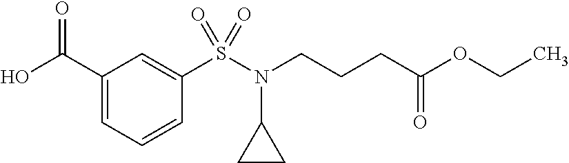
C1(C(=O)O)=CC=CC(S(=O)(N(C2CC2)CCCC(=O)OCC)=O)=C1
